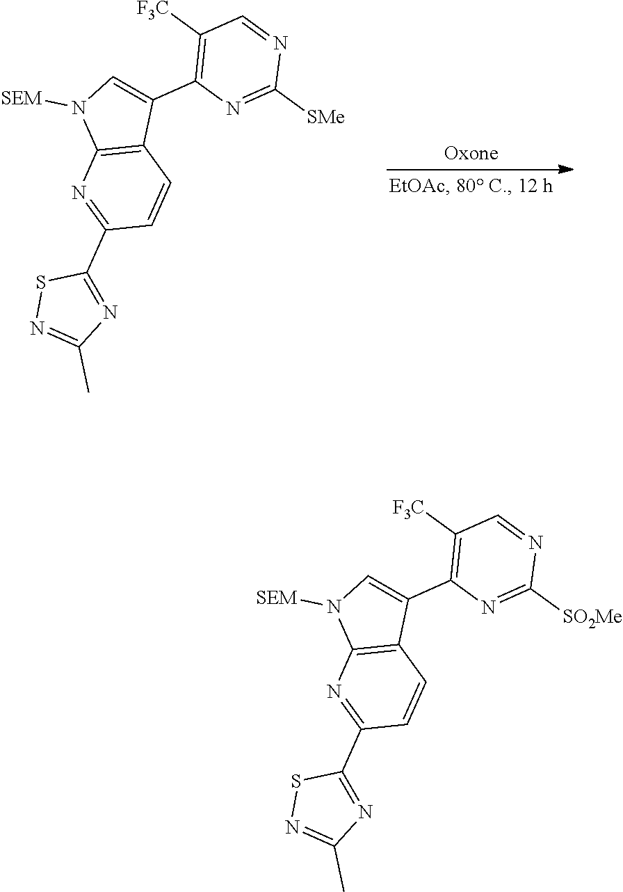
C1([SMe])=NC(C2=CN([SEM])C3=C2C=CC(C2=NC(C)=NS2)=N3)=C([F3C])C=N1.C1([SO2Me])=NC(C2=CN([SEM])C3=C2C=CC(C2=NC(C)=NS2)=N3)=C([F3C])C=N1
